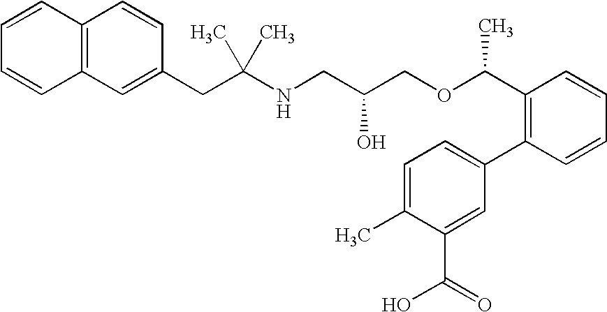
C1=CC2=C(C=C1)C=C(CC(NCC(COC(C1=C(C3=CC=C(C)C(C(=O)O)=C3)C=CC=C1)C)O)(C)C)C=C2
